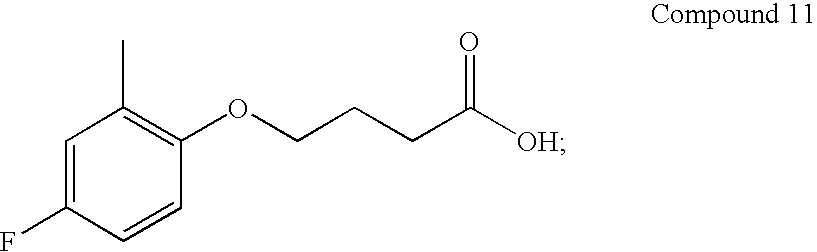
C1=C(F)C=CC(OCCCC([OH])=O)=C1C
